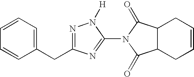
C12C(CC=CC1)C(=O)N(C1=NC(CC3=CC=CC=C3)=NN1[H])C2=O
